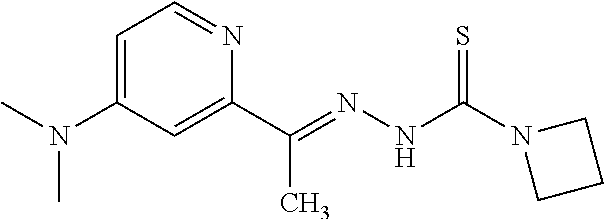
C1=C(N(C)C)C=C(C(=NNC(N2CCC2)=S)C)N=C1
